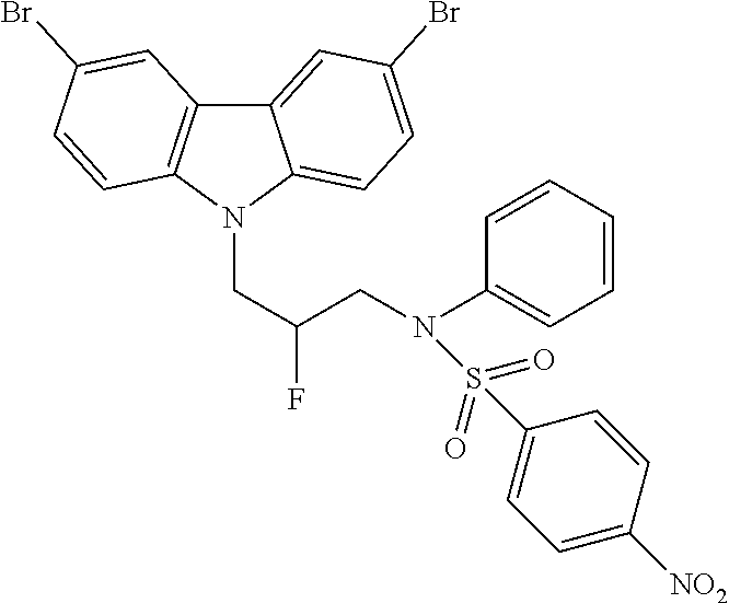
C12=CC(Br)=CC=C1N(CC(CN(C1=CC=CC=C1)S(C1=CC=C([NO2])C=C1)(=O)=O)F)C1=C2C=C(Br)C=C1
